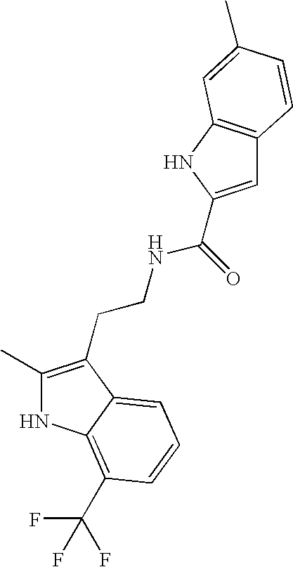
N1C(C)=C(CCNC(=O)C2=CC3=C(N2)C=C(C)C=C3)C2=CC=CC(C(F)(F)F)=C12
